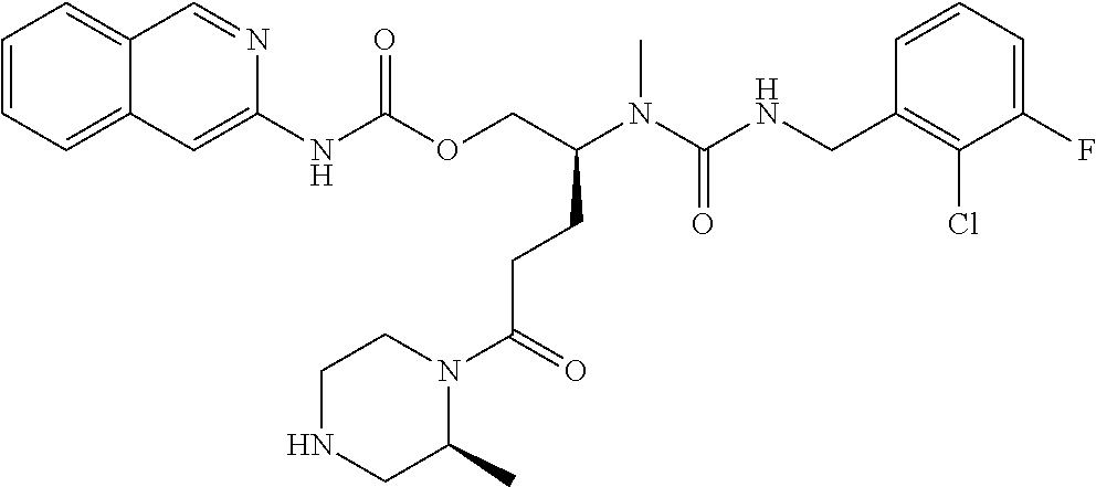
C1=CC(CNC(N(C)C(COC(NC2=CC3=CC=CC=C3C=N2)=O)CCC(N2CCNCC2C)=O)=O)=C(Cl)C(F)=C1
